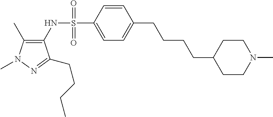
C1(C)=C(NS(C2=CC=C(CCCCC3CCN(C)CC3)C=C2)(=O)=O)C(CCCC)=NN1C
